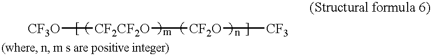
[CF3O][CF2CF2O][CF2O][CF3]
